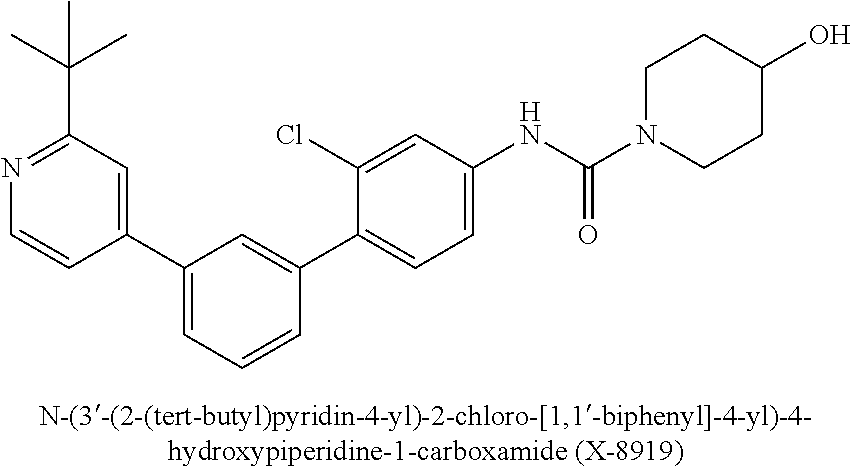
C1(C2=CC=CC(C3=CC=C(NC(=O)N4CCC(O)CC4)C=C3Cl)=C2)=CC(C(C)(C)C)=NC=C1
